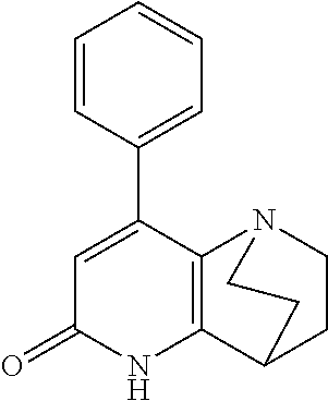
C1=CC(C2=CC(=O)NC3=C2N2CCC3CC2)=CC=C1
